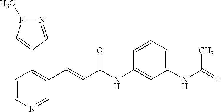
N1=CC(C2=C(C=CC(NC3=CC(NC(=O)C)=CC=C3)=O)C=NC=C2)=CN1C
